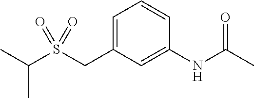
C1=C(CS(=O)(=O)C(C)C)C=C(NC(C)=O)C=C1
